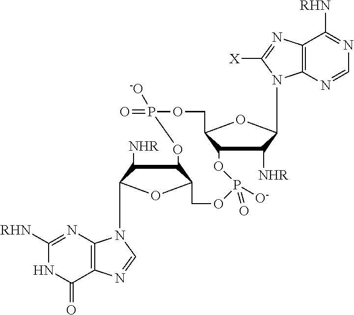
N1=C([RHN])C2=C(N=C1)N(C1C([NHR])C3C(O1)COP(=O)([-O])OC1C([NHR])C(N4C5=C(C(=O)NC([RHN])=N5)N=C4)OC1COP([O-])(=O)O3)C([X])=N2
